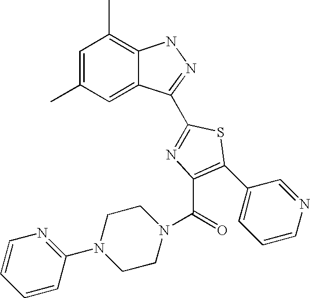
C1=C(C)C=C2C(=C1C)NN=C2C1=NC(C(N2CCN(C3=NC=CC=C3)CC2)=O)=C(C2=CC=CN=C2)S1
